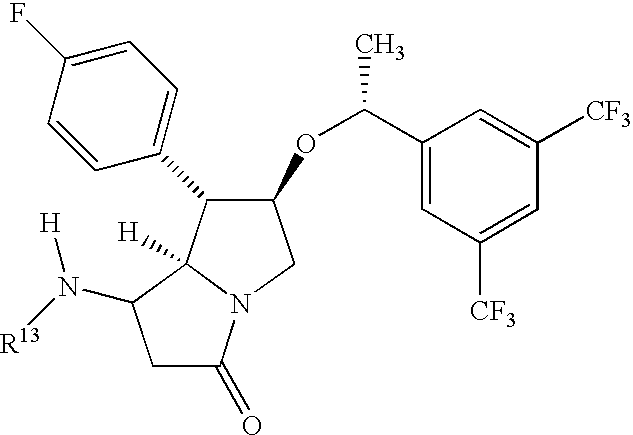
C1(OC(C)C2=CC([CF3])=CC([CF3])=C2)C(C2=CC=C(F)C=C2)C2([H])N(C1)C(=O)CC2N([H])[R13]
